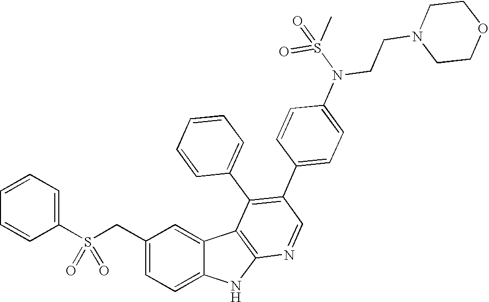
C(C1=CC=C2C(=C1)C1=C(N2)N=CC(C2=CC=C(N(CCN3CCOCC3)S(C)(=O)=O)C=C2)=C1C1=CC=CC=C1)S(C1=CC=CC=C1)(=O)=O
